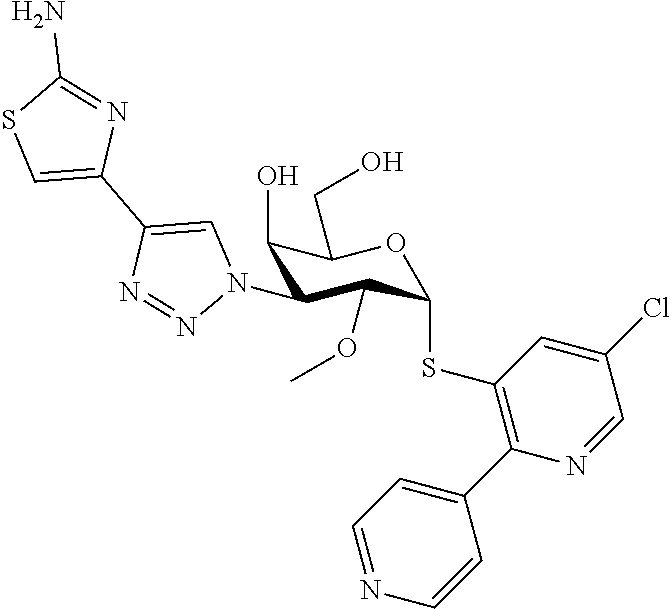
C1(O)C(N2C=C(C3=CSC(N)=N3)N=N2)C(OC)C(SC2=C(C3=CC=NC=C3)N=CC(Cl)=C2)OC1CO
